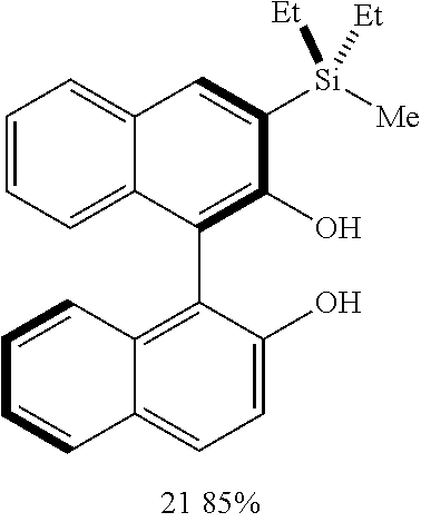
C12=CC=CC=C1C(C1=C3C(=CC=C1O)C=CC=C3)=C(O)C([Si]([Me])([Et])[Et])=C2
